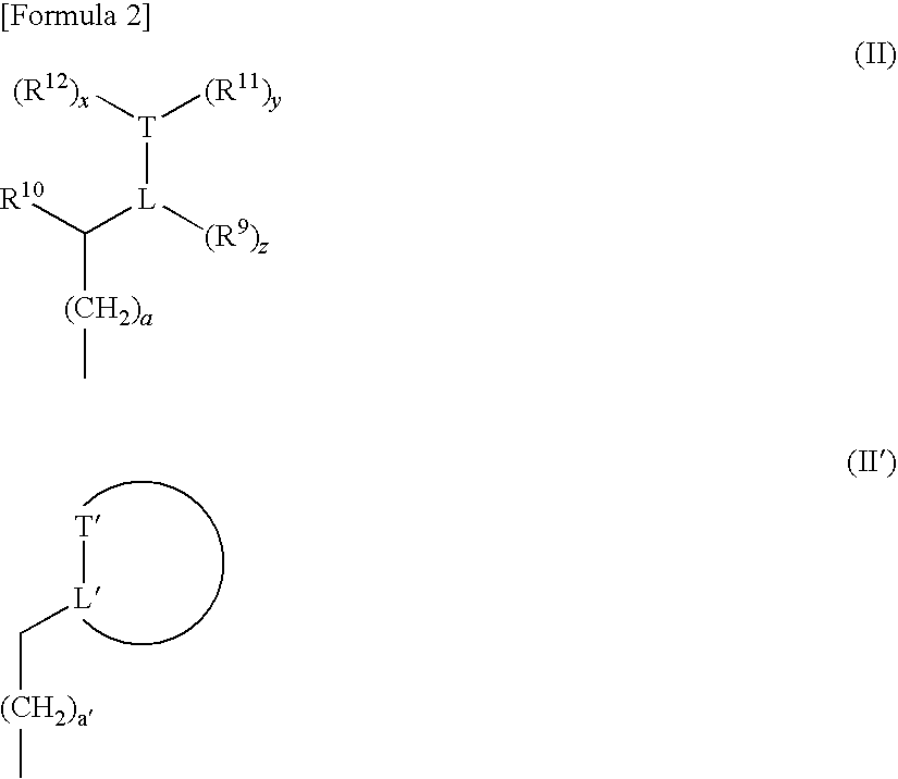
C([L][T])[(CH2)a]C.[R10]C([L]([(R9)z])[T]([(R12)x])[(R11)y])[(CH2)a]C
